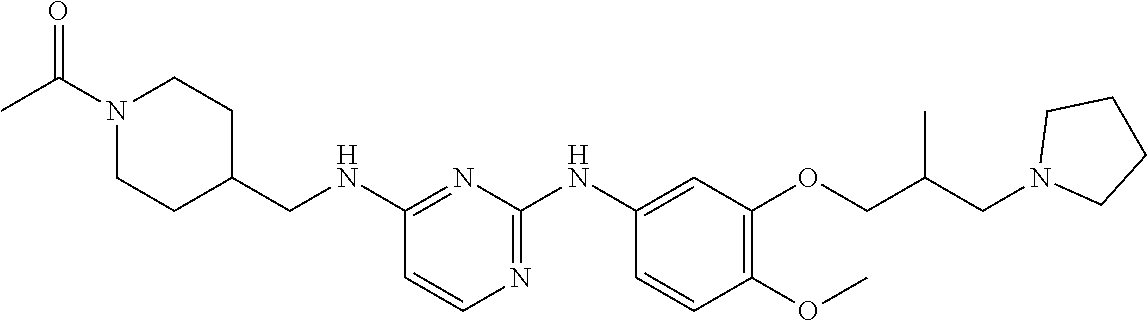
C1(NCC2CCN(C(C)=O)CC2)=NC(NC2=CC(OCC(CN3CCCC3)C)=C(OC)C=C2)=NC=C1
